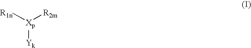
[R1n][Xp]([R2m])[Yk]
